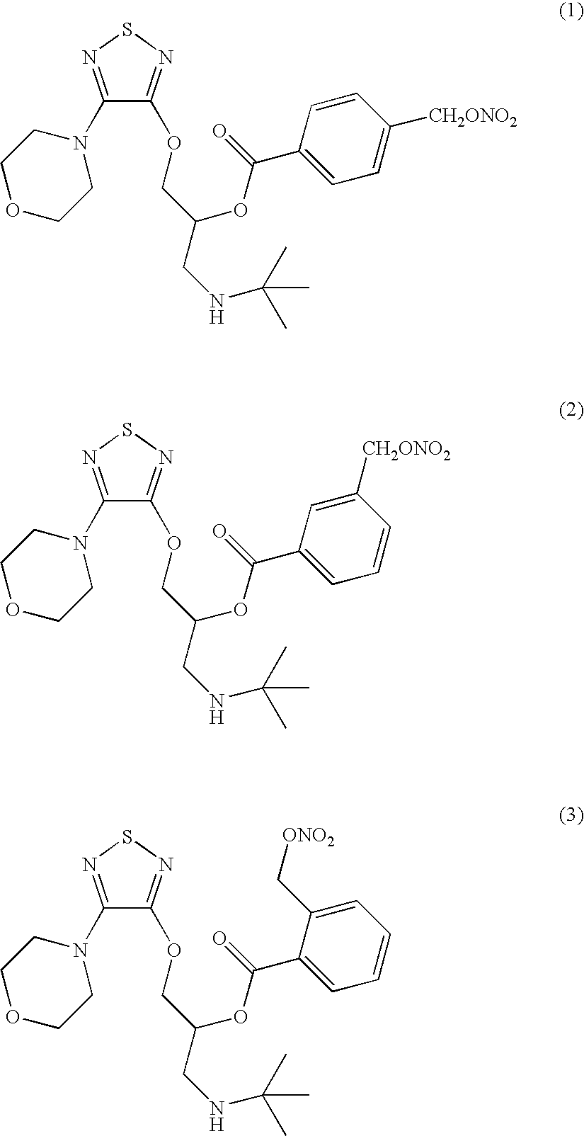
C1(N2CCOCC2)=NSN=C1OCC(OC(=O)C1=CC=C([CH2ONO2])C=C1)CNC(C)(C)C.C1(N2CCOCC2)=NSN=C1OCC(OC(=O)C1=CC=CC([CH2ONO2])=C1)CNC(C)(C)C.C1(N2CCOCC2)=NSN=C1OCC(OC(=O)C1=CC=CC=C1C[ONO2])CNC(C)(C)C
